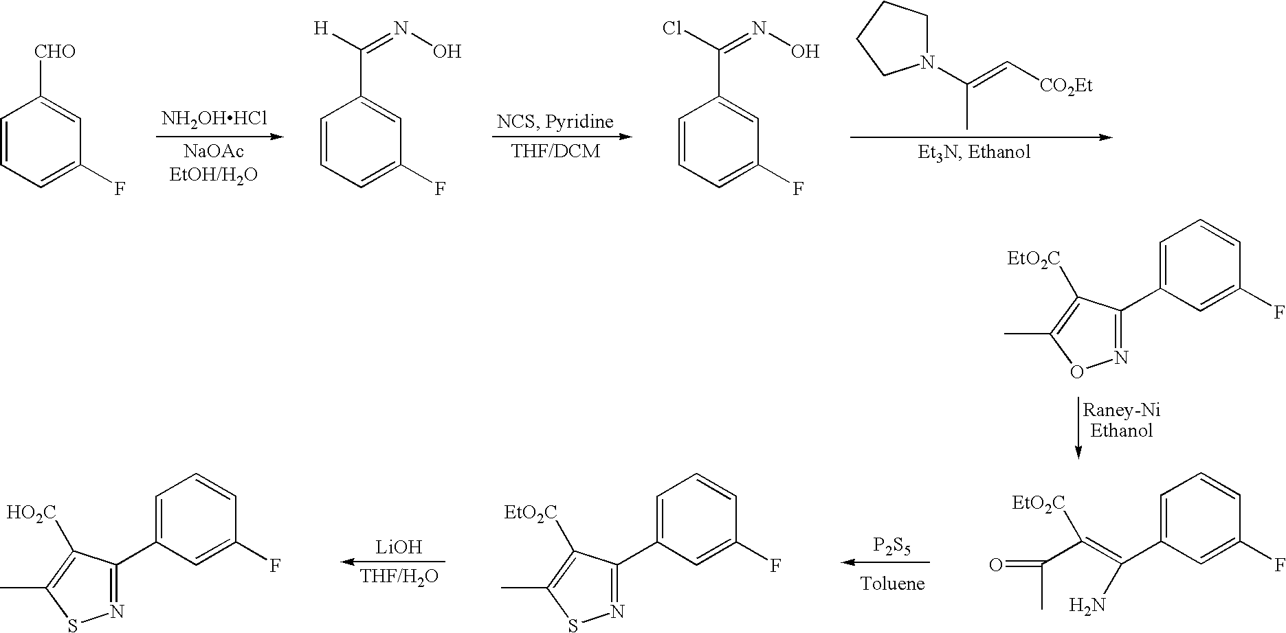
[NH2OHHCl].N1(C(=C[CO2Et])C)CCCC1.C1=CC=C(F)C=C1[CHO].C1=CC=C(F)C=C1C([H])=NO.C1=CC=C(F)C=C1C(Cl)=NO.C1=C(C2=NOC(C)=C2[EtO2C])C=C(F)C=C1.[P2S5].[LiOH].C1=C(C(=C([EtO2C])C(C)=O)N)C=C(F)C=C1.C1=C(C2=NSC(C)=C2[EtO2C])C=C(F)C=C1.C1=C(C2=NSC(C)=C2[HO2C])C=C(F)C=C1
